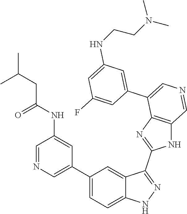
C1(C2=CN=CC(NC(CC(C)C)=O)=C2)=CC=C2C(=C1)C(C1=NC3=C(N1)C=NC=C3C1=CC(NCCN(C)C)=CC(F)=C1)=NN2
